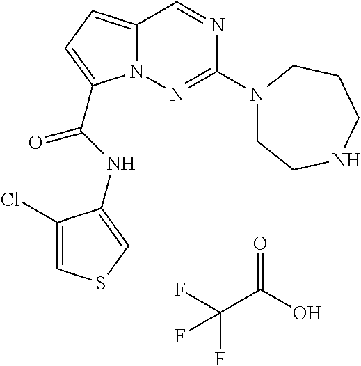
N1=CC2=CC=C(C(NC3=CSC=C3Cl)=O)N2N=C1N1CCNCCC1.O=C(O)C(F)(F)F
